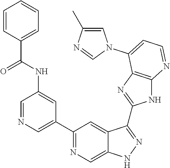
C1=NC=C(C2=NC=C3C(=C2)C(C2=NC4=C(N2)N=CC=C4N2C=C(C)N=C2)=NN3)C=C1NC(=O)C1=CC=CC=C1
